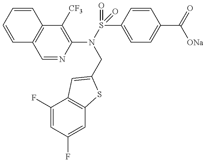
C1=CC=CC2=C1C=NC(N(CC1=CC3=C(C=C(F)C=C3F)S1)S(C1=CC=C(C([ONa])=O)C=C1)(=O)=O)=C2[CF3]
